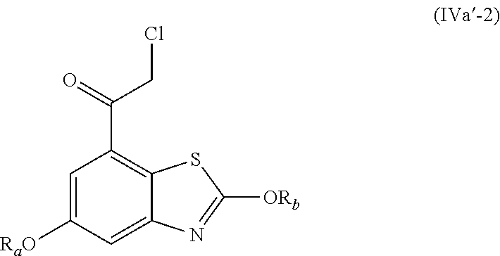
C1=C([RaO])C=C2C(=C1C(=O)CCl)SC([ORb])=N2
